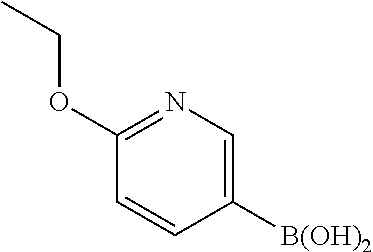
C1([B(OH)2])=CN=C(OCC)C=C1
